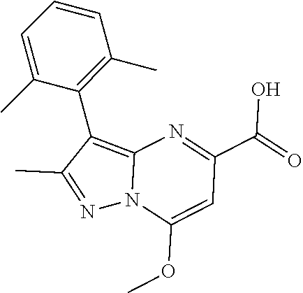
C12=C(C3=C(C)C=CC=C3C)C(C)=NN1C(OC)=CC(C(=O)O)=N2
